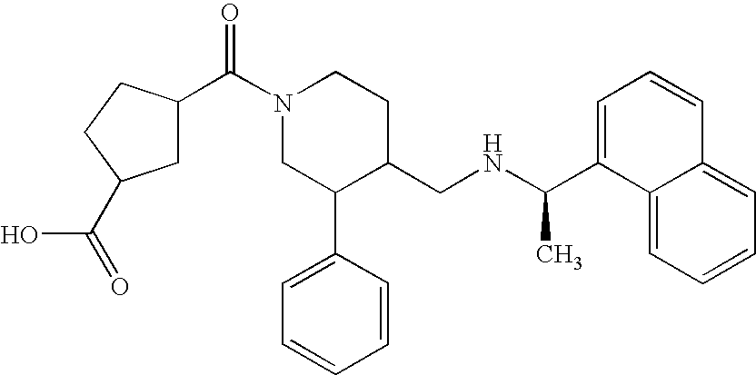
C1C(C(N2CC(C3=CC=CC=C3)C(CNC(C3=CC=CC4=CC=CC=C34)C)CC2)=O)CCC1C(=O)O
